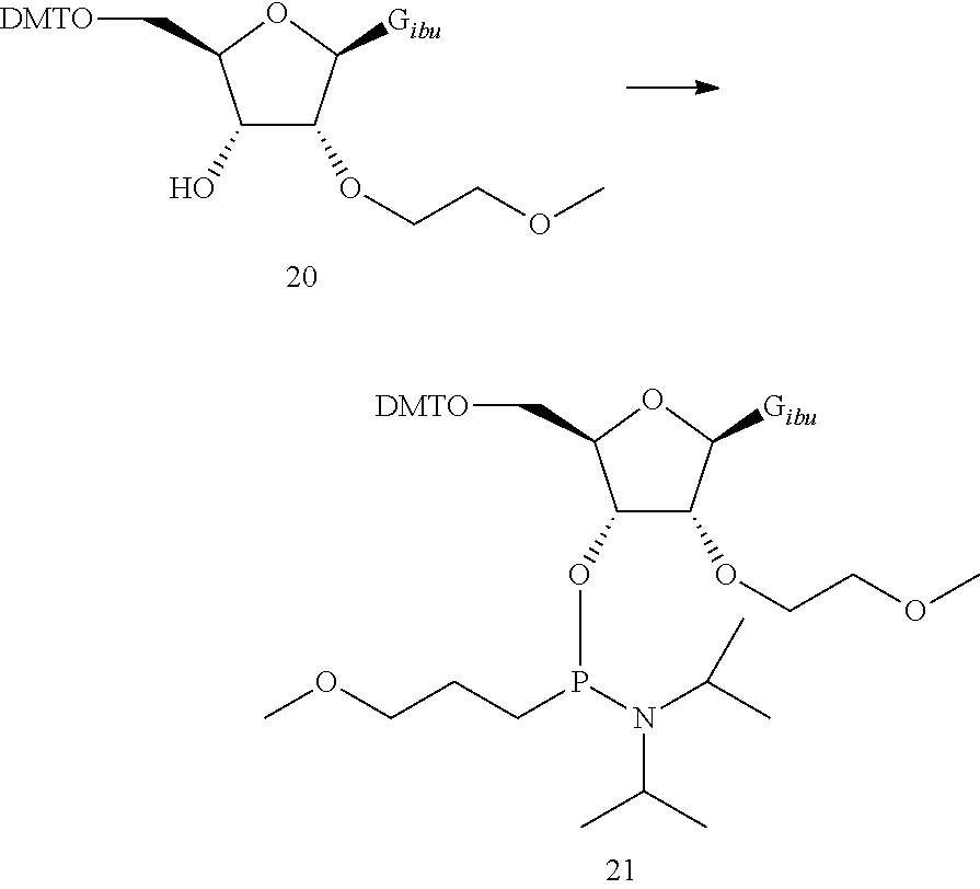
C1(O)C(OCCOC)C([Gibu])OC1C[DMTO].C1(OP(CCCOC)N(C(C)C)C(C)C)C(OCCOC)C([Gibu])OC1C[DMTO]
